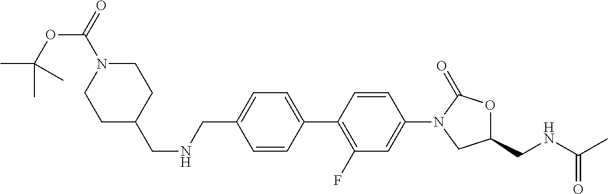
C(C1=CC=C(C2=C(F)C=C(N3CC(CNC(C)=O)OC3=O)C=C2)C=C1)NCC1CCN(C(OC(C)(C)C)=O)CC1
